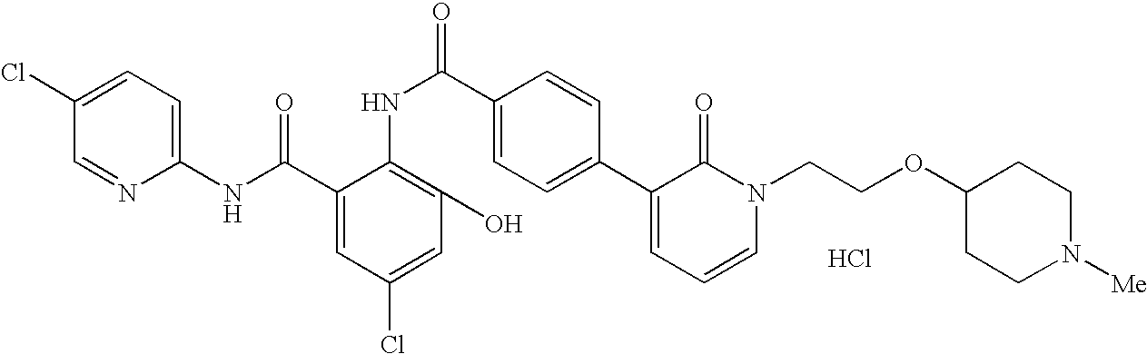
C1(NC(C2=CC(Cl)=CC(O)=C2NC(C2=CC=C(C3=CC=CN(CCOC4CCN([Me])CC4)C3=O)C=C2)=O)=O)=CC=C(Cl)C=N1.Cl
